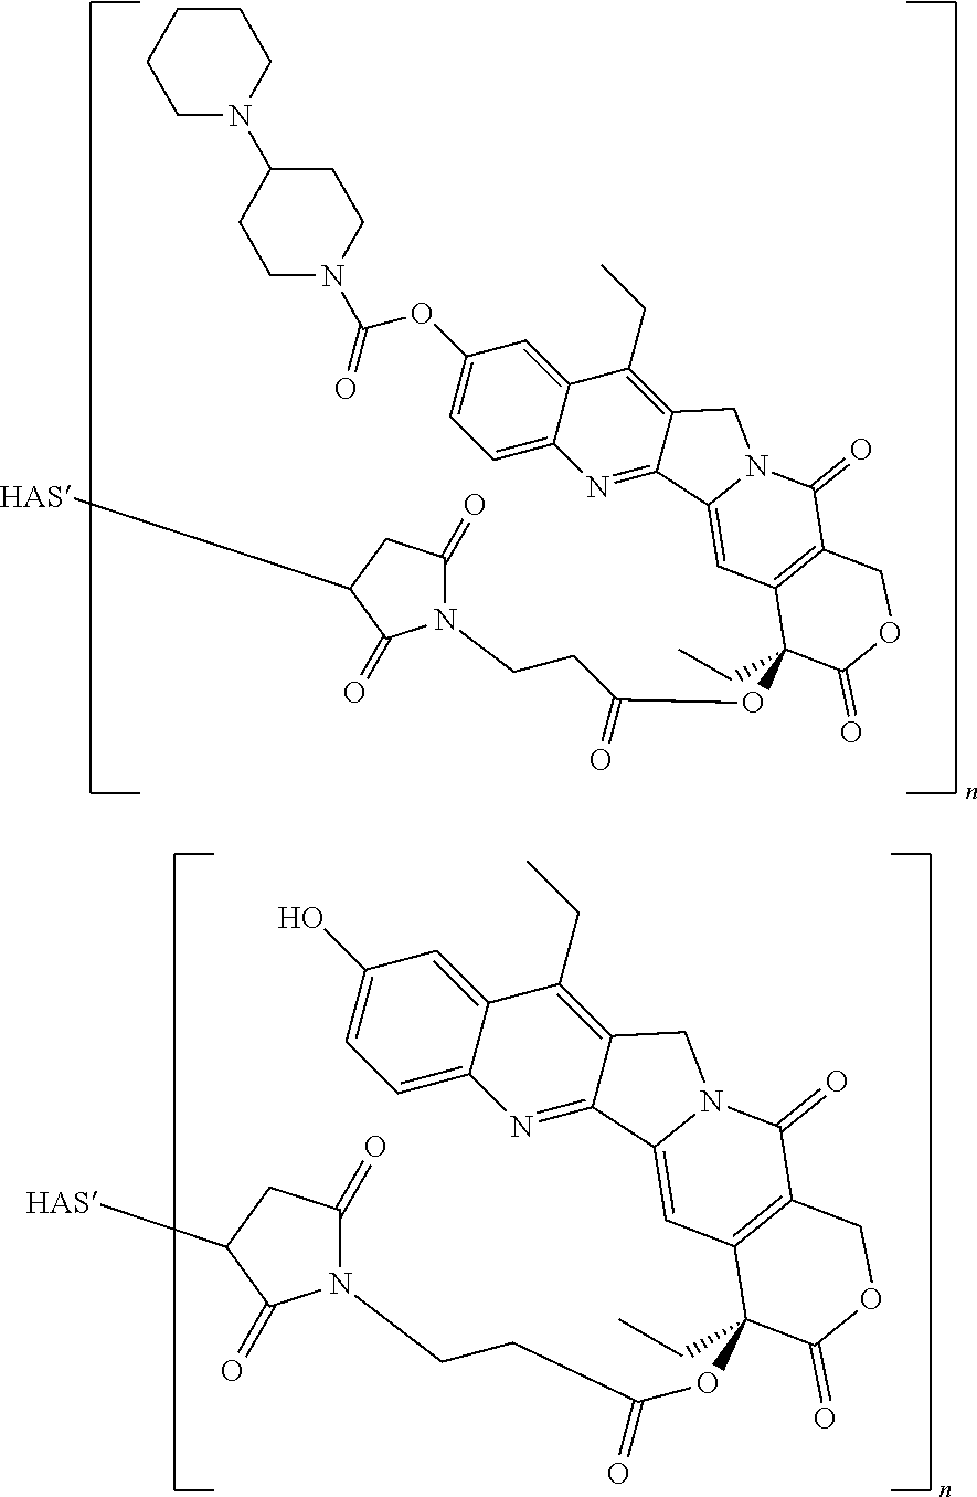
C1CCCN(C2CCN(C(OC3=CC=C4C(=C3)C(CC)=C3C(=N4)C4=CC5=C(C(=O)N4C3)COC(=O)C5(CC)OC(CCN3C(=O)CC([HAS])C3=O)=O)=O)CC2)C1.OC1=CC=C2C(=C1)C(CC)=C1C(=N2)C2=CC3=C(C(=O)N2C1)COC(=O)C3(CC)OC(CCN1C(=O)CC([HAS])C1=O)=O
